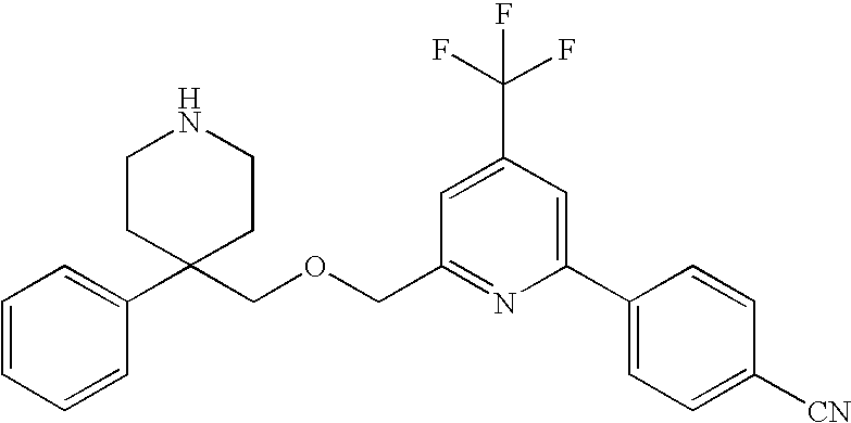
C1=CC=CC(C2(COCC3=NC(C4=CC=C([CN])C=C4)=CC(C(F)(F)F)=C3)CCNCC2)=C1
